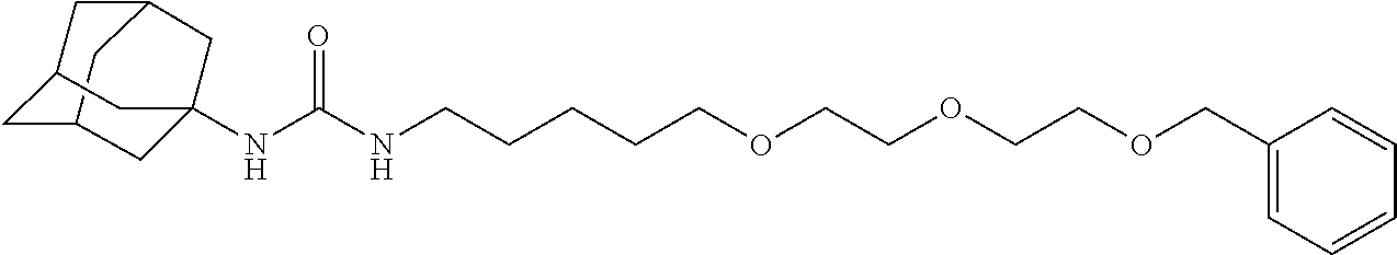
C12CC3CC(C1)CC(NC(NCCCCCOCCOCCOCC1=CC=CC=C1)=O)(C3)C2
